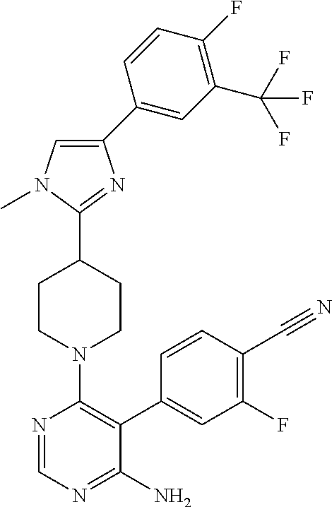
C1(C2=CC(C(F)(F)F)=C(F)C=C2)=CN(C)C(C2CCN(C3=C(C4=CC(F)=C(C#N)C=C4)C(N)=NC=N3)CC2)=N1
